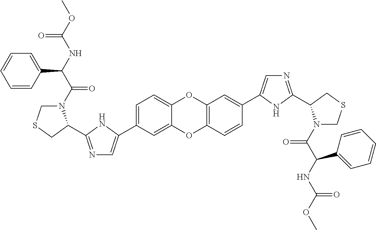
C1=C(C2=CN=C(C3N(C(C(NC(OC)=O)C4=CC=CC=C4)=O)CSC3)N2)C=C2C(=C1)OC1=C(O2)C=CC(C2=CN=C(C3N(C(C(NC(OC)=O)C4=CC=CC=C4)=O)CSC3)N2)=C1
